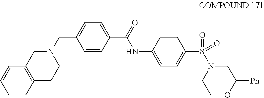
C1=C(CN2CC3=C(CC2)C=CC=C3)C=CC(C(=O)NC2=CC=C(S(=O)(N3CCOC([Ph])C3)=O)C=C2)=C1
